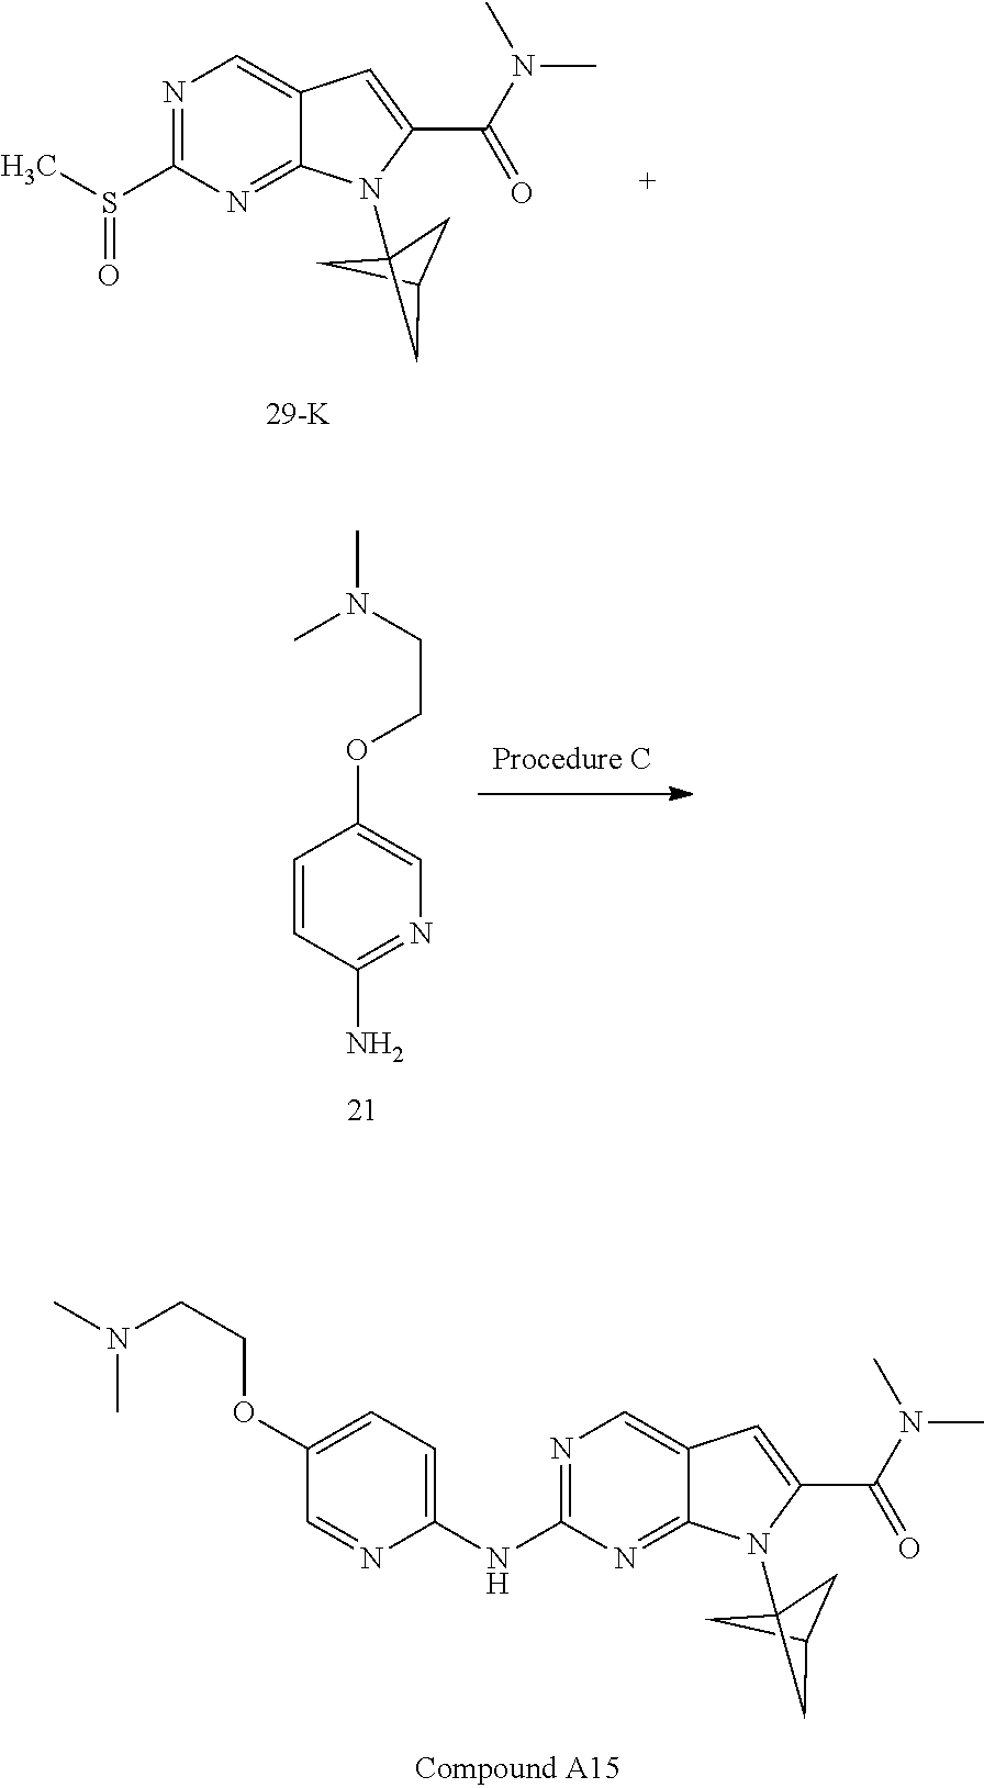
N1=C(S(C)=O)N=C2C(=C1)C=C(C(N(C)C)=O)N2C12CC(C1)C2.C1=C(NC2=NC=C3C(=N2)N(C24CC(C2)C4)C(C(N(C)C)=O)=C3)N=CC(OCCN(C)C)=C1.N1=C(N)C=CC(OCCN(C)C)=C1
